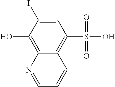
C12=C(O)C(I)=CC(S(=O)(=O)O)=C1C=CC=N2
